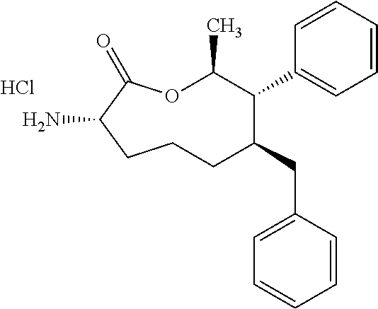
O1C(C)C(C2=CC=CC=C2)C(CC2=CC=CC=C2)CCCC(N)C1=O.Cl
